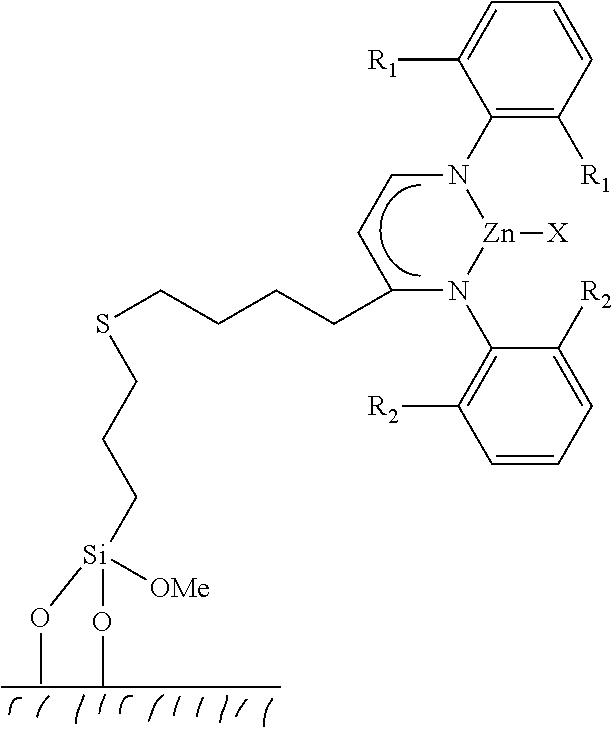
C1(N2CCC(CCCCSCCC[Si](OC)(OC)[OMe])N(C3=C([R2])C=CC=C3[R2])[Zn]2[X])=C([R1])C=CC=C1[R1]
